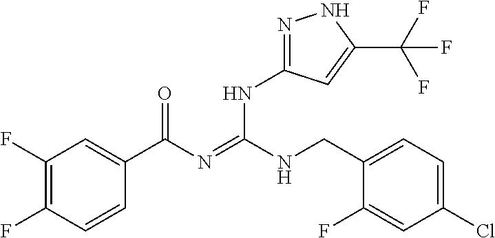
C1(F)=C(F)C=CC(C(N=C(NCC2=CC=C(Cl)C=C2F)NC2=NNC(C(F)(F)F)=C2)=O)=C1
